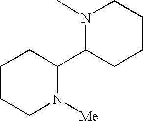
N1(C)C(C2CCCCN2[Me])CCCC1
